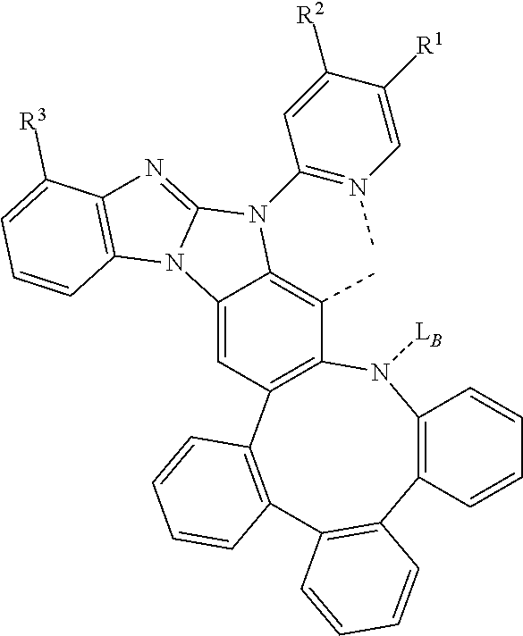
C12=C(N([LB])C3=C(C4=C(C=CC=C4)C4=C1C=CC=C4)C=C1C(=C3C)N(C3=N(C)C=C([R1])C([R2])=C3)C3=NC4=C(N13)C=CC=C4[R3])C=CC=C2
